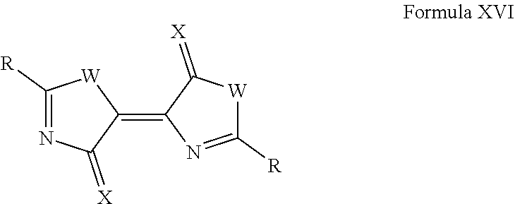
C1([R])=NC(=[X])C(=C2N=C([R])[W]C2=[X])[W]1
